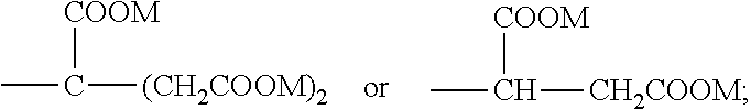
CC([(CH2COOM)2])[COOM].CC([CH2COOM])[COOM]
